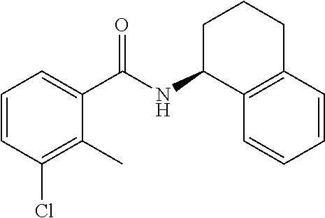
C1(C)=C(Cl)C=CC=C1C(NC1C2=C(CCC1)C=CC=C2)=O
